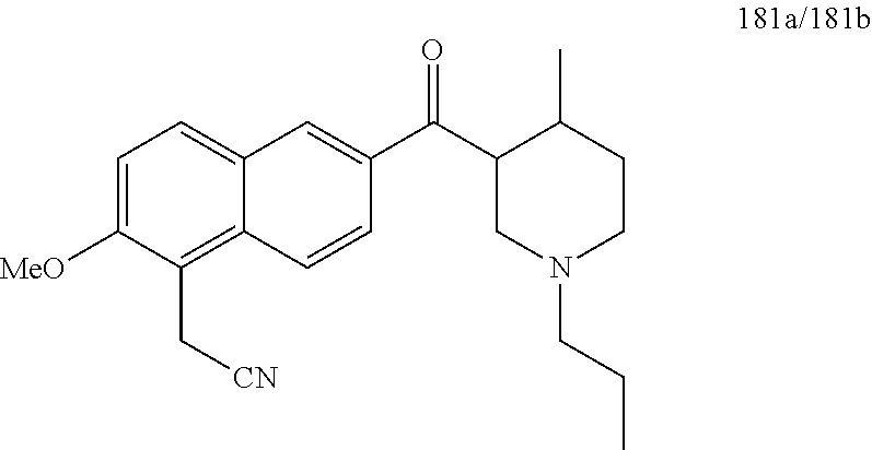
C1=C([MeO])C(C[CN])=C2C(=C1)C=C(C(C1CN(CCC)CCC1C)=O)C=C2
